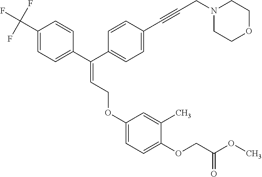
C1(C(F)(F)F)=CC=C(C(C2=CC=C(C#CCN3CCOCC3)C=C2)=CCOC2=CC=C(OCC(OC)=O)C(C)=C2)C=C1
